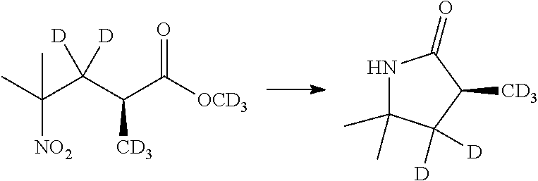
C(C([OCD3])=O)(C(C(C)([NO2])C)([D])[D])[CD3].N1C(C)(C)C([D])([D])C([CD3])C1=O
